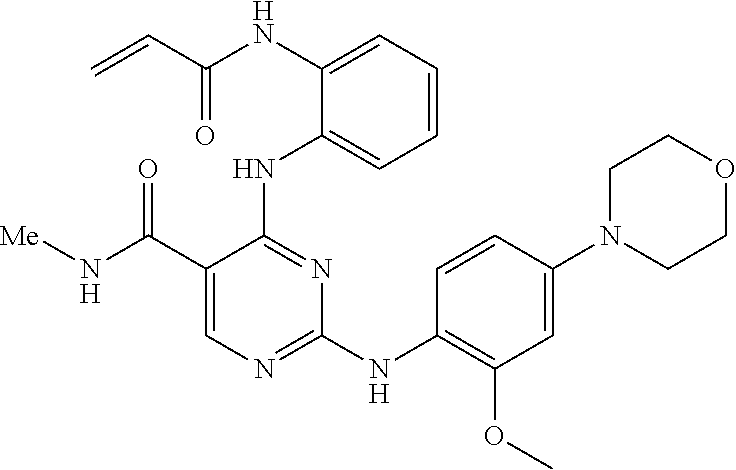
[Me]NC(C1=CN=C(NC2=C(OC)C=C(N3CCOCC3)C=C2)N=C1NC1=CC=CC=C1NC(=O)C=C)=O
